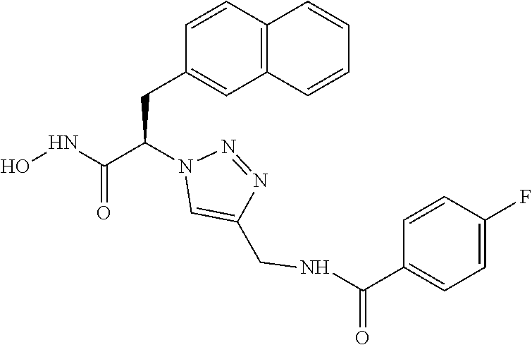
N(C(C(N1C=C(CNC(C2=CC=C(F)C=C2)=O)N=N1)CC1=CC2=C(C=C1)C=CC=C2)=O)O
